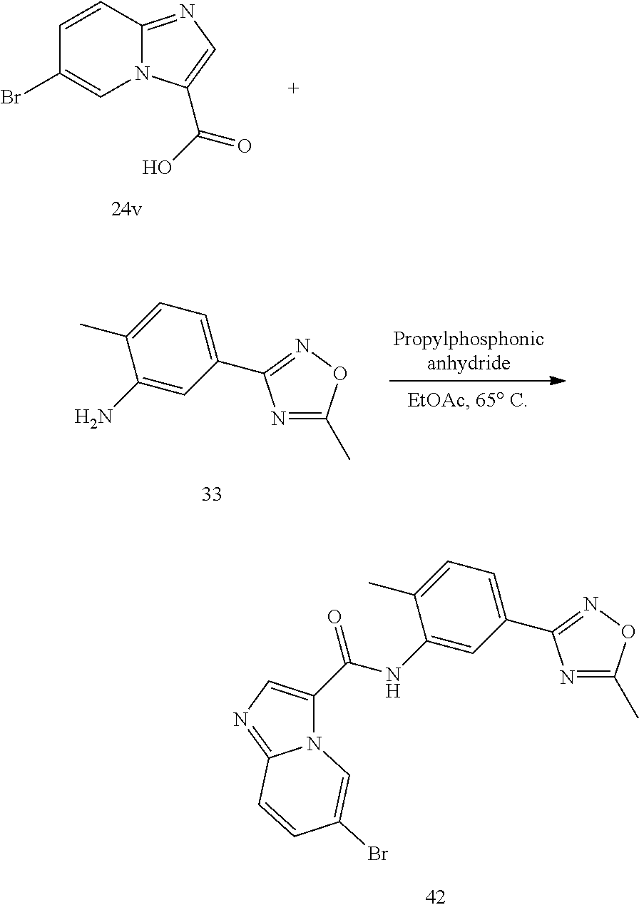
C12=NC=C(C(O)=O)N1C=C(Br)C=C2.N1=C(C)ON=C1C1=CC=C(C)C(N)=C1.N1=C(C)ON=C1C1=CC=C(C)C(NC(=O)C2=CN=C3N2C=C(Br)C=C3)=C1
